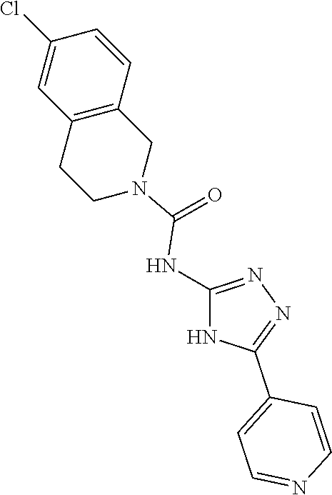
N1(C(=O)NC2=NN=C(C3=CC=NC=C3)N2)CC2=C(CC1)C=C(Cl)C=C2
